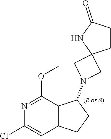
C12(CN(C3C4=C(CC3)C=C(Cl)N=C4OC)C1)CCC(=O)N2
